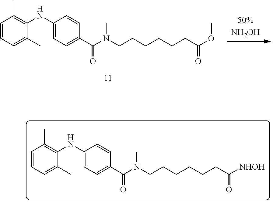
C(CCCCCC([NHOH])=O)N(C(C1=CC=C(NC2=C(C)C=CC=C2C)C=C1)=O)C.C(CCCCCC(OC)=O)N(C(C1=CC=C(NC2=C(C)C=CC=C2C)C=C1)=O)C
